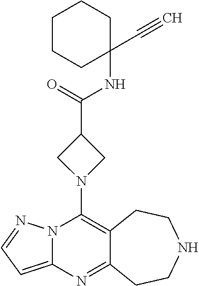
C12=C(N3CC(C(=O)NC4(C#C)CCCCC4)C3)N3C(=CC=N3)N=C1CCNCC2
